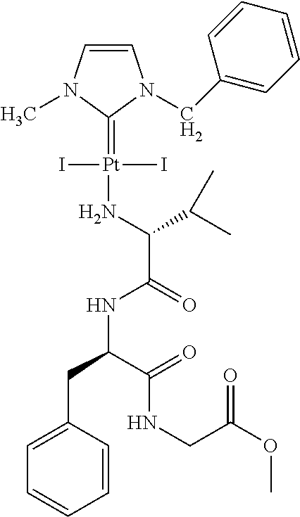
C1=CN(C)C(=[Pt](I)(I)NC(C(=O)NC(CC2=CC=CC=C2)C(=O)NCC(OC)=O)C(C)C)N1CC1=CC=CC=C1
